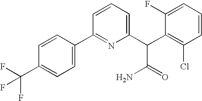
C1(C(F)(F)F)=CC=C(C2=NC(C(C3=C(Cl)C=CC=C3F)C(=O)N)=CC=C2)C=C1
